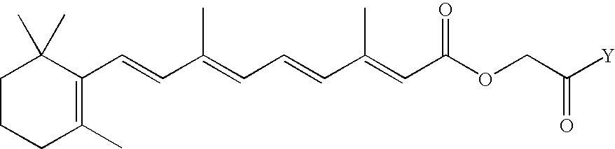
C1CCC(C)=C(C=CC(=CC=CC(=CC(OCC([Y])=O)=O)C)C)C1(C)C
